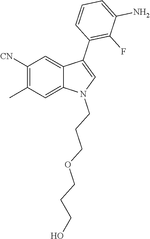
C1([CN])=C(C)C=C2C(=C1)C(C1=C(F)C(N)=CC=C1)=CN2CCCOCCCO
